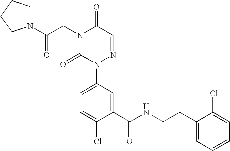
N1(CC(=O)N2CCCC2)C(=O)N(C2=CC=C(Cl)C(C(NCCC3=CC=CC=C3Cl)=O)=C2)N=CC1=O
